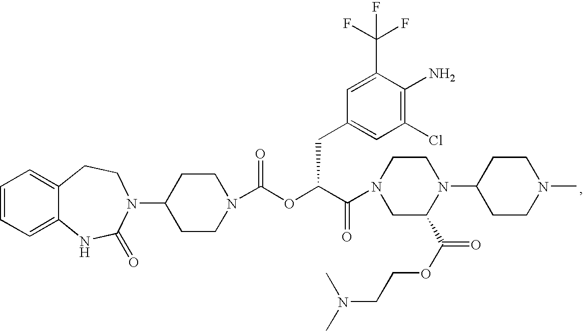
C1=CC=C2C(=C1)CCN(C1CCN(C(OC(C(=O)N3CC(C(OCCN(C)C)=O)N(C4CCN(C)CC4)CC3)CC3=CC(Cl)=C(N)C(C(F)(F)F)=C3)=O)CC1)C(=O)N2
